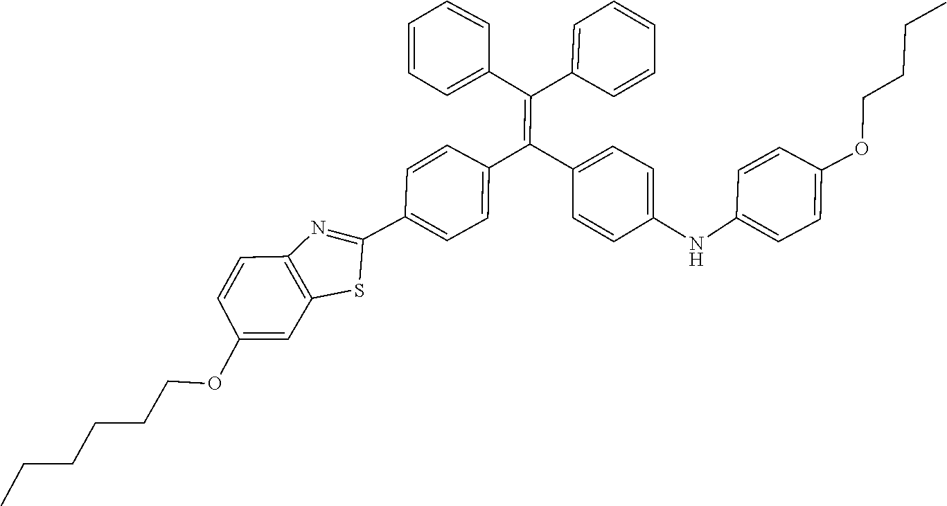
C(CCOC1=CC=C(NC2=CC=C(C(C3=CC=C(C4=NC5=C(S4)C=C(OCCCCCC)C=C5)C=C3)=C(C3=CC=CC=C3)C3=CC=CC=C3)C=C2)C=C1)C
